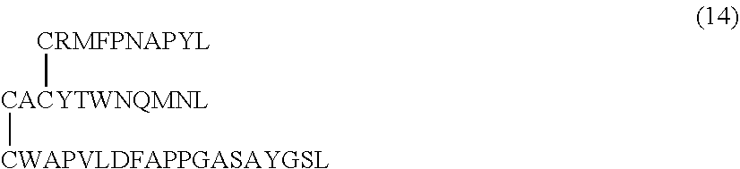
[CRMFPNAPYL][CACYTWNQMNL][CWAPVLDFAPPGASAYGSL]
